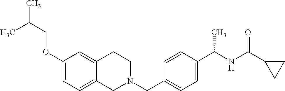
C1(OCC(C)C)=CC=C2C(=C1)CCN(CC1=CC=C(C(NC(=O)C3CC3)C)C=C1)C2
